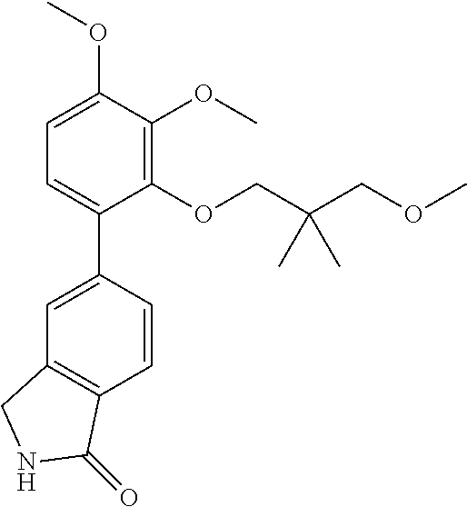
C1(OCC(COC)(C)C)=C(OC)C(OC)=CC=C1C1=CC2=C(C=C1)C(=O)NC2
